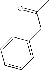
C1=CC=CC=C1CC(C)=O
